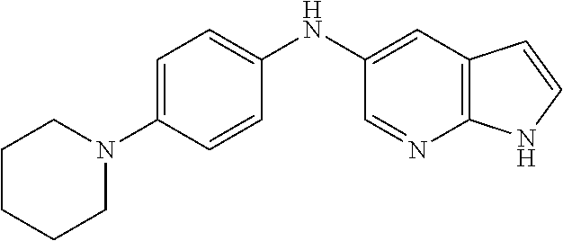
C1(NC2=CC=C(N3CCCCC3)C=C2)=CC2=C(N=C1)NC=C2
